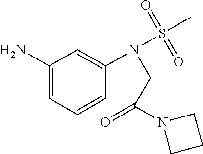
C1(N)=CC=CC(N(S(C)(=O)=O)CC(=O)N2CCC2)=C1
